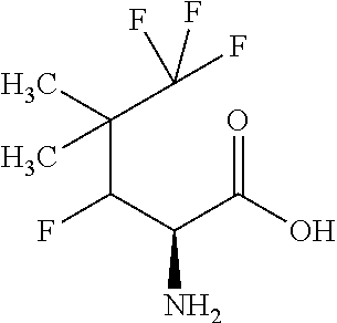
CC(C(C(C(O)=O)N)F)(C(F)(F)F)C
